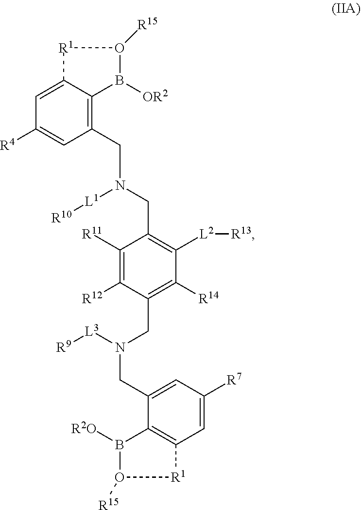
C1=C2C(=C(CN(CC3=C([L2][R13])C([R14])=C(CN(CC4=CC([R7])=CC5=C4B([R2O])O([R15])[R1]5)[L3][R9])C([R12])=C3[R11])[L1][R10])C=C1[R4])B([OR2])O([R15])[R1]2
